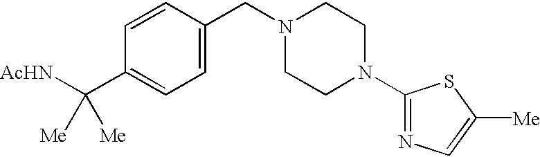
C1=CC(CN2CCN(C3=NC=C([Me])S3)CC2)=CC=C1C([AcHN])([Me])[Me]
